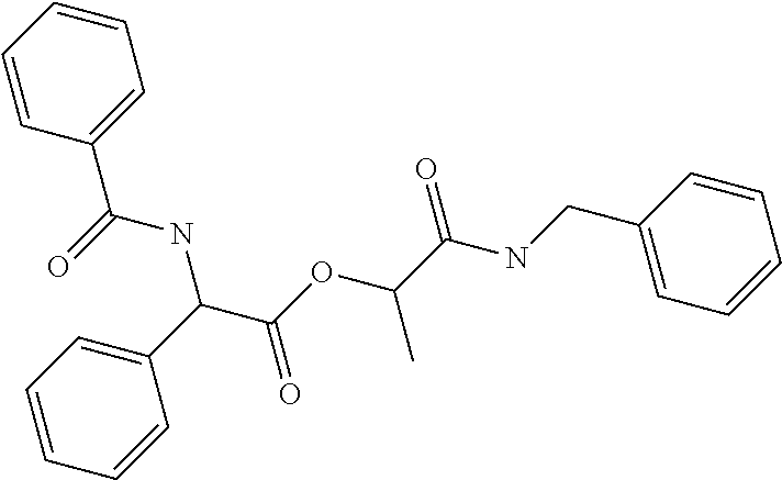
C(C(OC(C(NCC1=CC=CC=C1)=O)C)=O)(C1=CC=CC=C1)NC(C1=CC=CC=C1)=O
